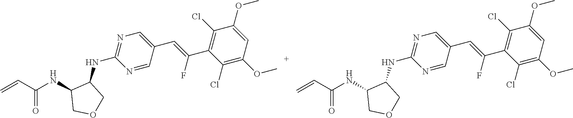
C1(OC)=C(Cl)C(C(=CC2=CN=C(NC3C(NC(=O)C=C)COC3)N=C2)F)=C(Cl)C(OC)=C1.C1(OC)=C(Cl)C(C(=CC2=CN=C(NC3C(NC(=O)C=C)COC3)N=C2)F)=C(Cl)C(OC)=C1
